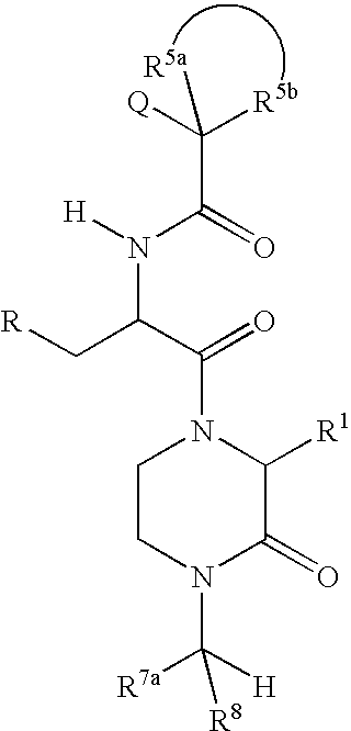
C1CN(C([R7a])([H])[R8])C(=O)C([R1])N1C(C(C[R])N([H])C(C([Q])([R5b])[R5a])=O)=O
